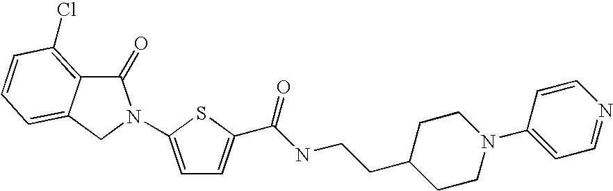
C1(=O)C2=C(Cl)C=CC=C2CN1C1=CC=C(C(NCCC2CCN(C3=CC=NC=C3)CC2)=O)S1
